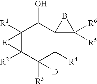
C12([R1])C([R2])(C3([R3])C([R4])(C4(C1O)C([R6])([R5])B4)[D]3)[E]2
